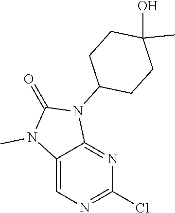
C12=CN=C(Cl)N=C1N(C1CCC(O)(C)CC1)C(=O)N2C
